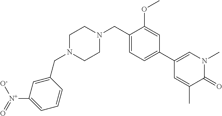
C1(CN2CCN(CC3=CC=C(C4=CN(C)C(=O)C(C)=C4)C=C3OC)CC2)=CC([N+]([O-])=O)=CC=C1
